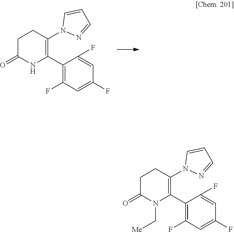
C1C(=O)NC(C2=C(F)C=C(F)C=C2F)=C(N2N=CC=C2)C1.C1C(=O)N(C[Me])C(C2=C(F)C=C(F)C=C2F)=C(N2N=CC=C2)C1
